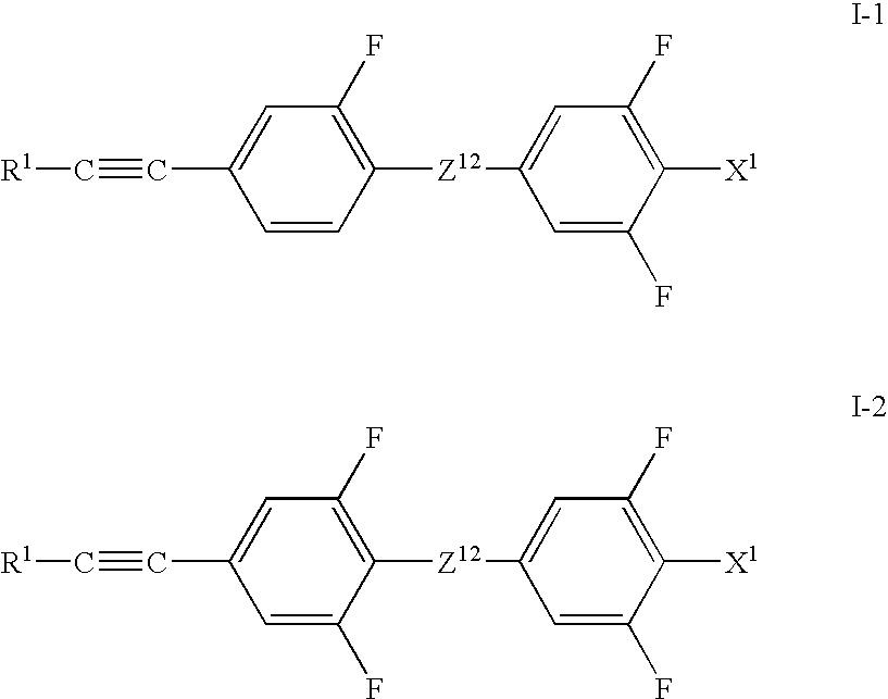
C1(C#C[R1])=CC(F)=C([Z12]C2=CC(F)=C([X1])C(F)=C2)C=C1.C1(C#C[R1])=CC(F)=C([Z12]C2=CC(F)=C([X1])C(F)=C2)C(F)=C1
